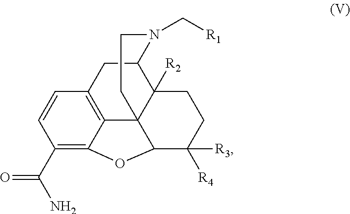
C1(C(N)=O)=C2C3=C(C=C1)CC1C4([R2])C3(C(C([R4])([R3])CC4)O2)CCN1C[R1]
